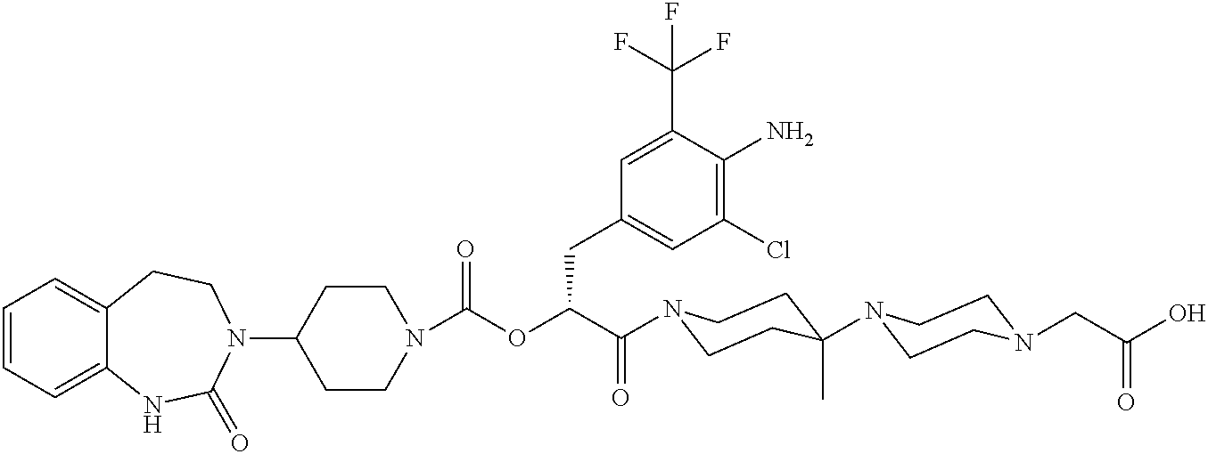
C1=CC=C2C(=C1)CCN(C1CCN(C(OC(C(=O)N3CCC(N4CCN(CC(O)=O)CC4)(C)CC3)CC3=CC(Cl)=C(N)C(C(F)(F)F)=C3)=O)CC1)C(=O)N2
